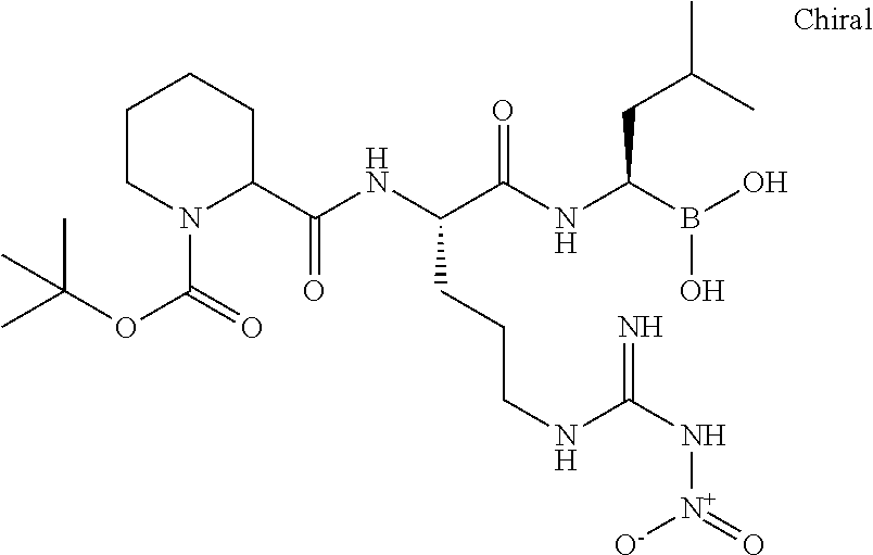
C1(C(NC(C(NC(B(O)O)CC(C)C)=O)CCCNC(N[N+](=O)[O-])=N)=O)CCCCN1C(OC(C)(C)C)=O
